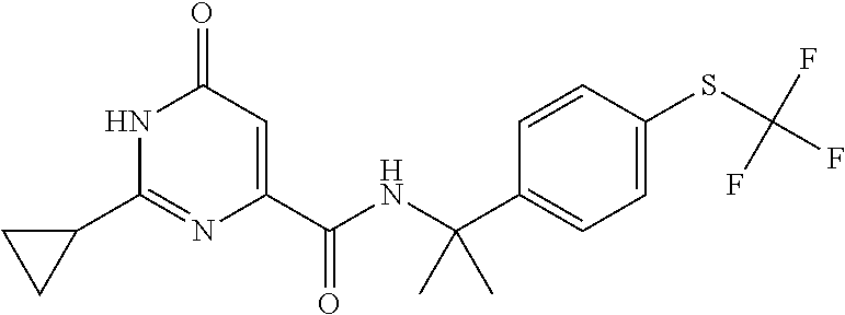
C1(=O)C=C(C(NC(C2=CC=C(SC(F)(F)F)C=C2)(C)C)=O)N=C(C2CC2)N1
